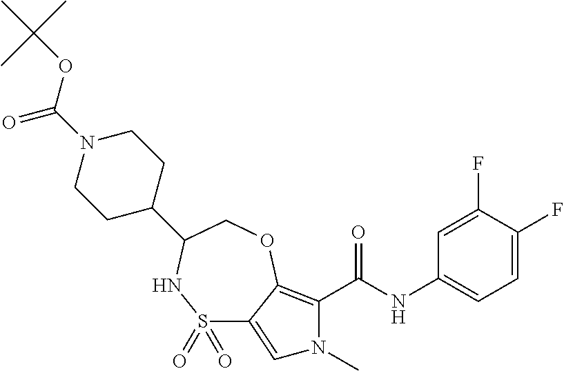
C1=C(F)C(F)=CC(NC(=O)C2=C3C(=CN2C)S(=O)(=O)NC(C2CCN(C(=O)OC(C)(C)C)CC2)CO3)=C1
